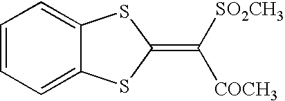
C1=CC=C2C(=C1)SC(=C([SO2CH3])[COCH3])S2
